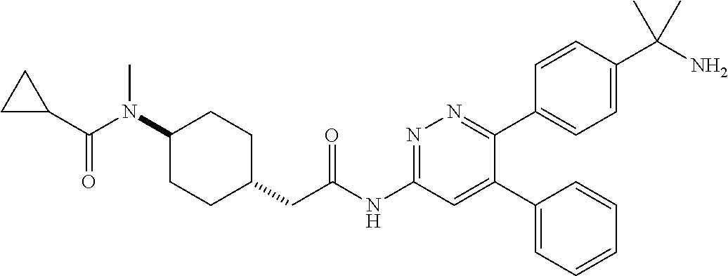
C1(N(C(=O)C2CC2)C)CCC(CC(NC2=NN=C(C3=CC=C(C(N)(C)C)C=C3)C(C3=CC=CC=C3)=C2)=O)CC1
